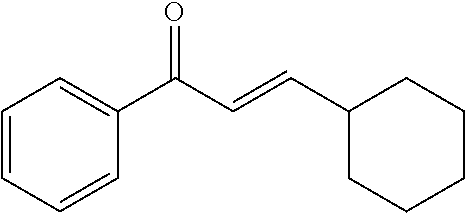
C1=CC=CC(C(C=CC2CCCCC2)=O)=C1
